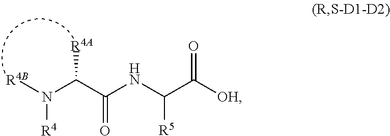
[R4B]N(C(C(NC(C([OH])=O)[R5])=O)[R4A])[R4]
